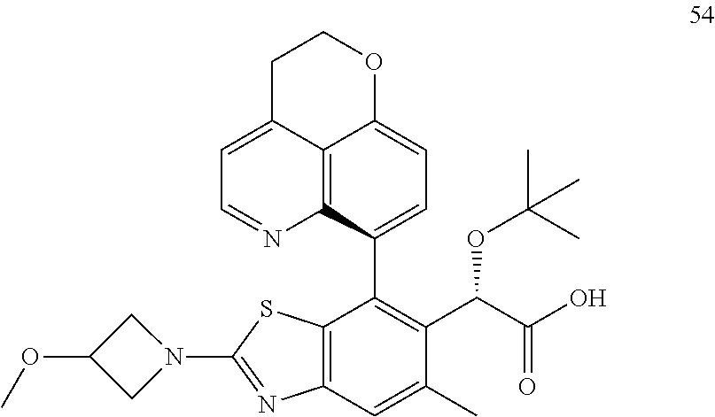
C1(C2=C(C(C(O)=O)OC(C)(C)C)C(C)=CC3=C2SC(N2CC(OC)C2)=N3)=CC=C2C3=C1N=CC=C3CCO2
